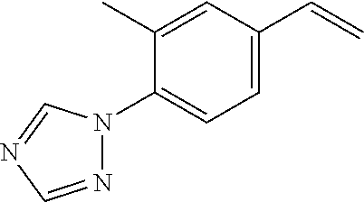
N1=CN=CN1C1=CC=C(C=C)C=C1C
